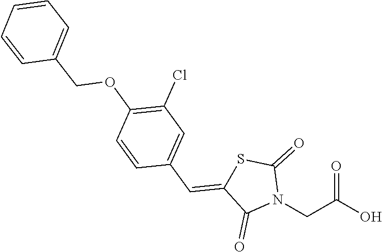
OC(CN1C(=O)SC(=CC2=CC(Cl)=C(OCC3=CC=CC=C3)C=C2)C1=O)=O
